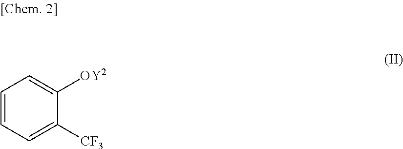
C1=CC=C([CF3])C([OY2])=C1
